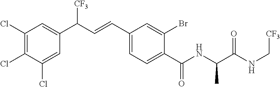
C1(Cl)=C(Cl)C=C(C(C=CC2=CC=C(C(NC(C(NC[CF3])=O)C)=O)C(Br)=C2)[CF3])C=C1Cl
